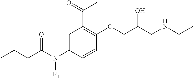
CCCC(N(C1=CC(C(=O)C)=C(OCC(CNC(C)C)O)C=C1)[R1])=O
